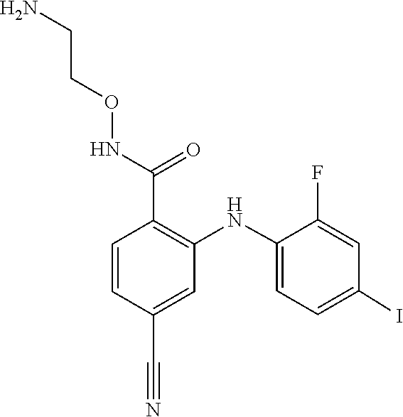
C1=C(NC2=C(C(NOCCN)=O)C=CC(C#N)=C2)C(F)=CC(I)=C1
